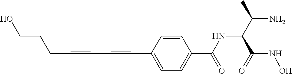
C(C#CC1=CC=C(C(NC(C(=O)NO)C(C)N)=O)C=C1)#CCCCO
